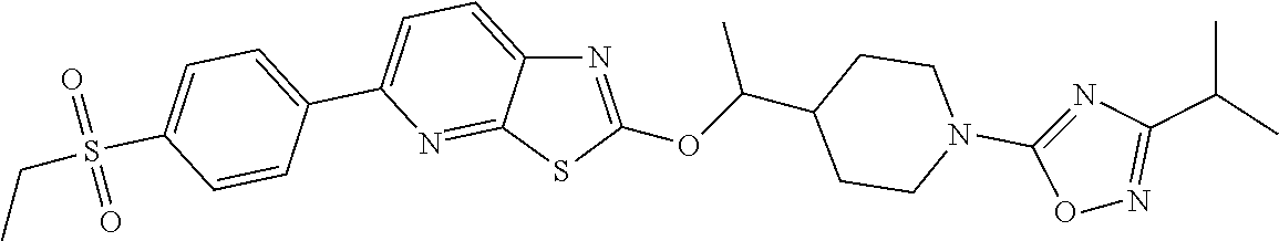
C1=C(C2=CC=C(S(CC)(=O)=O)C=C2)N=C2C(=C1)N=C(OC(C1CCN(C3=NC(C(C)C)=NO3)CC1)C)S2
